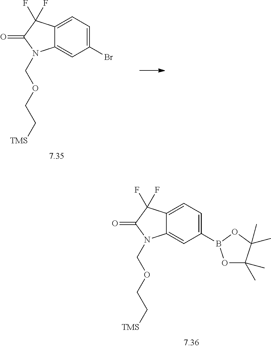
C12=CC=C(Br)C=C1N(COCC[TMS])C(=O)C2(F)F.C12=CC=C(B3OC(C)(C)C(C)(C)O3)C=C1N(COCC[TMS])C(=O)C2(F)F
